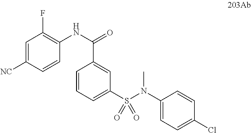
C1=C([NC])C=CC(NC(=O)C2=CC(S(N(C3=CC=C(Cl)C=C3)C)(=O)=O)=CC=C2)=C1F
